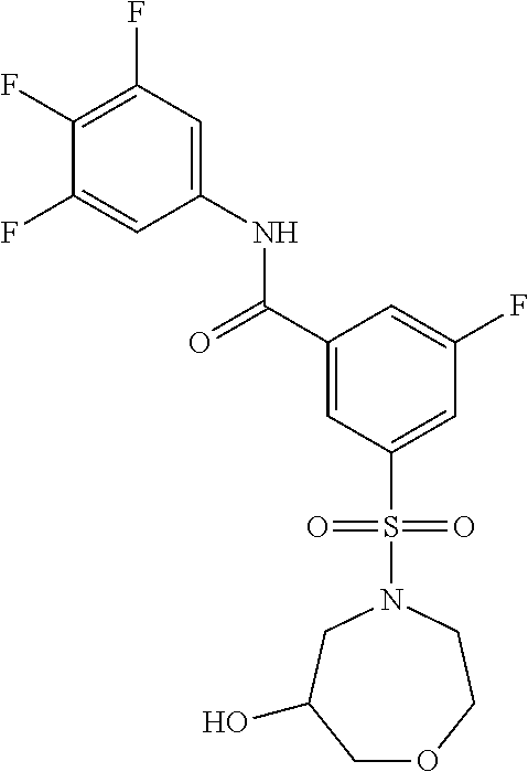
C1(F)=C(F)C=C(NC(C2=CC(S(N3CC(O)COCC3)(=O)=O)=CC(F)=C2)=O)C=C1F
